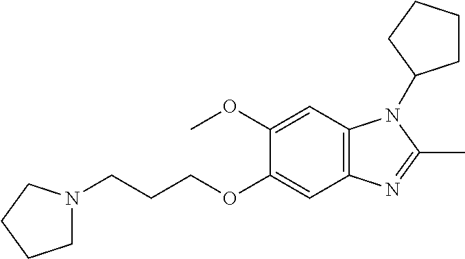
C1(OC)=CC2=C(C=C1OCCCN1CCCC1)N=C(C)N2C1CCCC1
